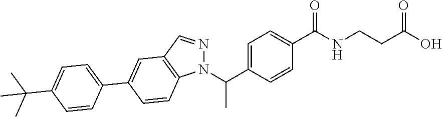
N1(C(C2=CC=C(C(NCCC(O)=O)=O)C=C2)C)N=CC2=C1C=CC(C1=CC=C(C(C)(C)C)C=C1)=C2
